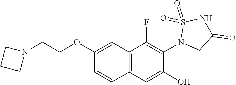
C1(OCCN2CCC2)=CC2=C(C=C1)C=C(O)C(N1CC(=O)NS1(=O)=O)=C2F
